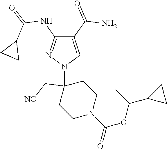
C1(C(=O)N)=CN(C2(C[NC])CCN(C(OC(C3CC3)C)=O)CC2)N=C1NC(=O)C1CC1
